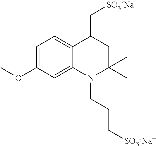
C1=C(OC)C=C2C(=C1)C(C[SO3-Na+])CC(C)(C)N2CCC[SO3-Na+]
